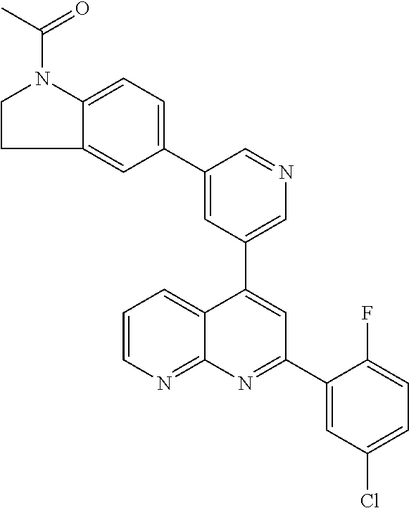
C1=C(C2=CC=C3C(=C2)CCN3C(C)=O)C=NC=C1C1=CC(C2=CC(Cl)=CC=C2F)=NC2=NC=CC=C12
